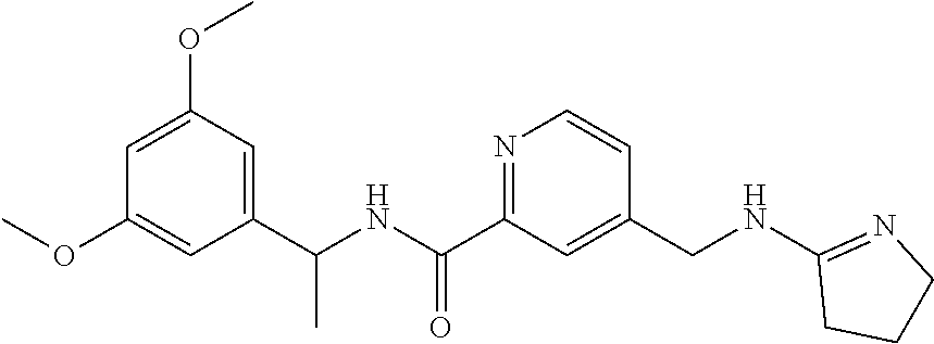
C1=C(OC)C=C(C(NC(C2=NC=CC(CNC3=NCCC3)=C2)=O)C)C=C1OC
